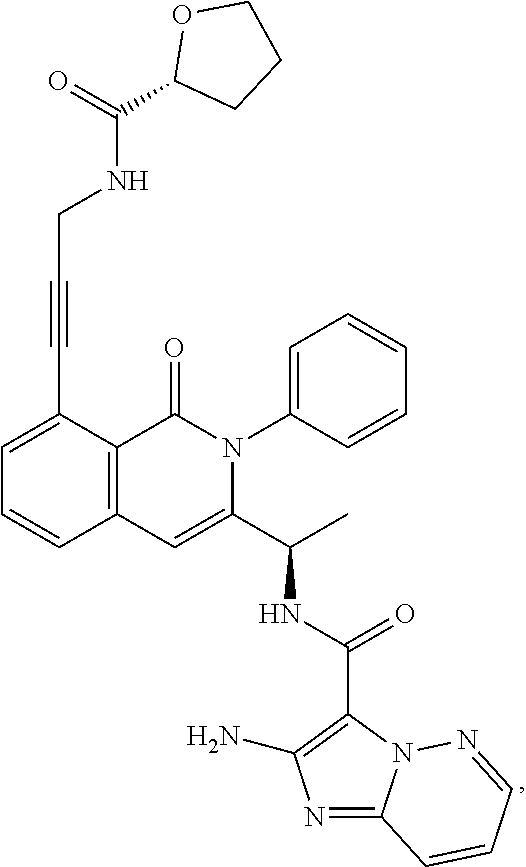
C1=C(C#CCNC(=O)C2OCCC2)C2=C(C=C1)C=C(C(C)NC(=O)C1=C(N)N=C3N1N=CC=C3)N(C1=CC=CC=C1)C2=O
